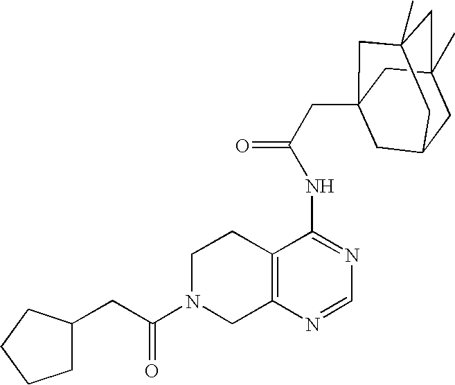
C1N(C(CC2CCCC2)=O)CC2=C(C1)C(NC(=O)CC13CC4CC(C)(CC(C)(C1)C4)C3)=NC=N2
